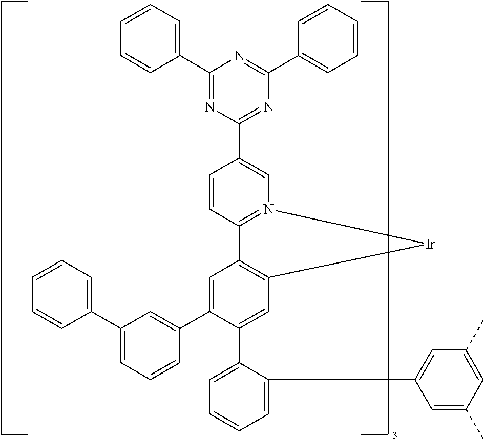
C1(C2=CC=CC=C2)=NC(C2=CN3=C(C=C2)C2=C(C=C(C4=CC=CC=C4C4=CC(C)=CC(C)=C4)C(C4=CC(C5=CC=CC=C5)=CC=C4)=C2)[Ir]3)=NC(C2=CC=CC=C2)=N1
